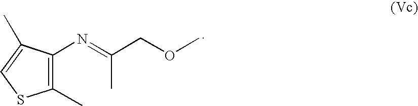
C1(C)=C(N=C(C)COC)C(C)=CS1
